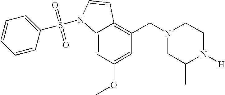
C1=C(OC)C=C2C(=C1CN1CC(C)N([H])CC1)C=CN2S(=O)(=O)C1=CC=CC=C1
